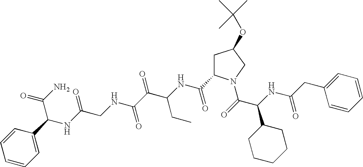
C(NC(C(=O)N1CC(OC(C)(C)C)CC1C(NC(C(C(NCC(NC(C(N)=O)C1=CC=CC=C1)=O)=O)=O)CC)=O)C1CCCCC1)(=O)CC1=CC=CC=C1
